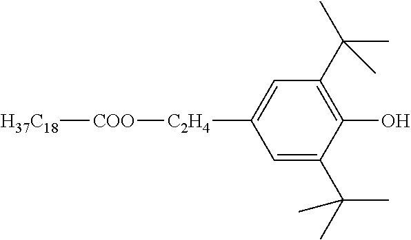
C1([C2H4][COO][H37C18])=CC(C(C)(C)C)=C(O)C(C(C)(C)C)=C1
